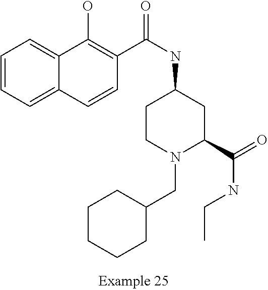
C1=CC=C2C(=C1)C(O)=C(C(NC1CCN(CC3CCCCC3)C(C(NCC)=O)C1)=O)C=C2
